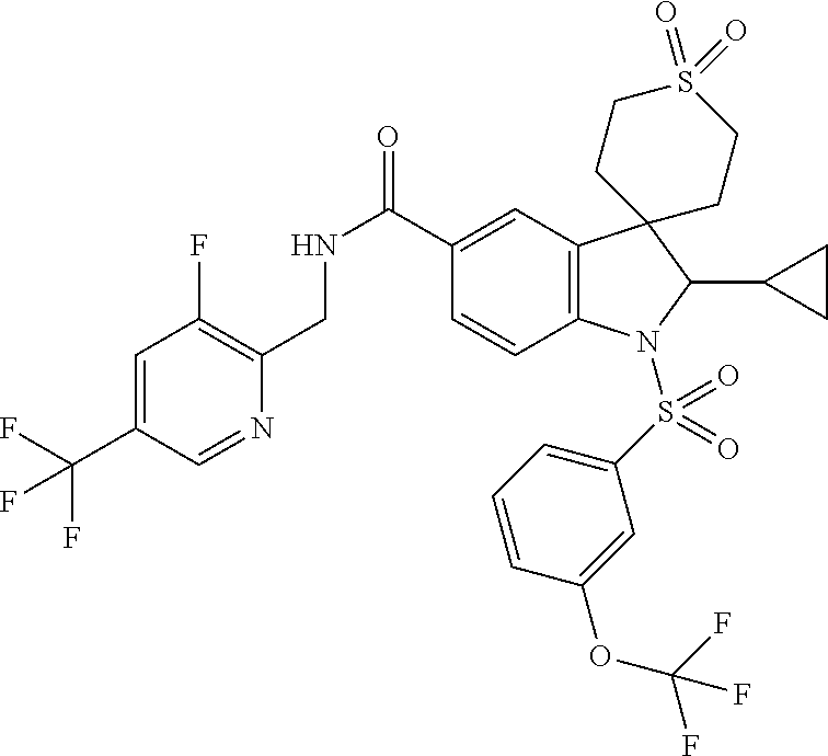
C1=C(C(F)(F)F)C=NC(CNC(=O)C2=CC3=C(C=C2)N(S(C2=CC=CC(OC(F)(F)F)=C2)(=O)=O)C(C2CC2)C32CCS(=O)(=O)CC2)=C1F
